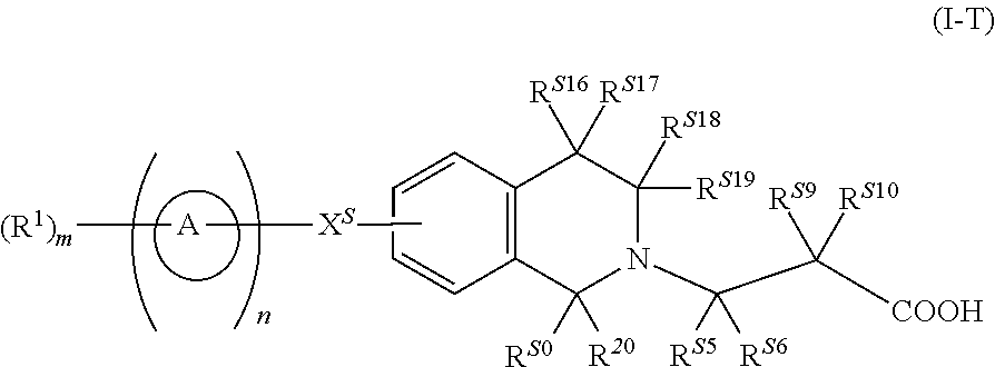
C12=C(C=CC=C1)C([RS16])([RS17])C([RS19])([RS18])N(C([RS5])([RS6])C([COOH])([RS9])[RS10])C2([RS0])[R20].[(R1)m][A][XS]CC
